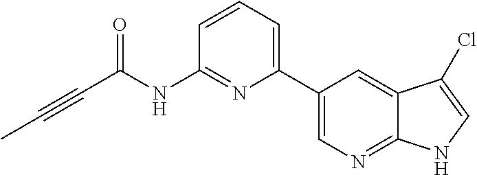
C(#CC(NC1=NC(C2=CN=C3C(=C2)C(Cl)=CN3)=CC=C1)=O)C
